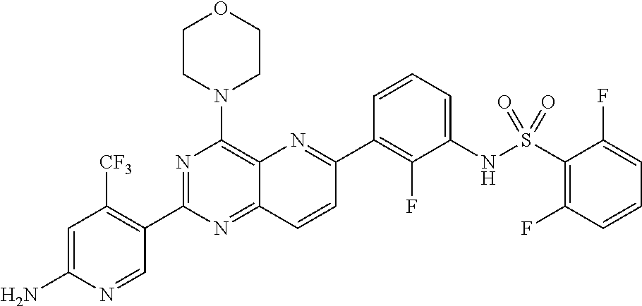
C12=NC(C3=C([CF3])C=C(N)N=C3)=NC(N3CCOCC3)=C1N=C(C1=C(F)C(NS(C3=C(F)C=CC=C3F)(=O)=O)=CC=C1)C=C2
